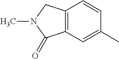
C12=C(C=C(C)C=C1)C(=O)N(C)C2
